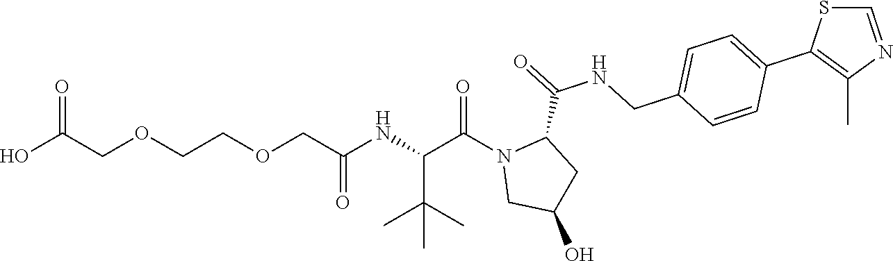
C1(C2=CC=C(CNC(C3CC(O)CN3C(C(NC(COCCOCC(=O)O)=O)C(C)(C)C)=O)=O)C=C2)=C(C)N=CS1
